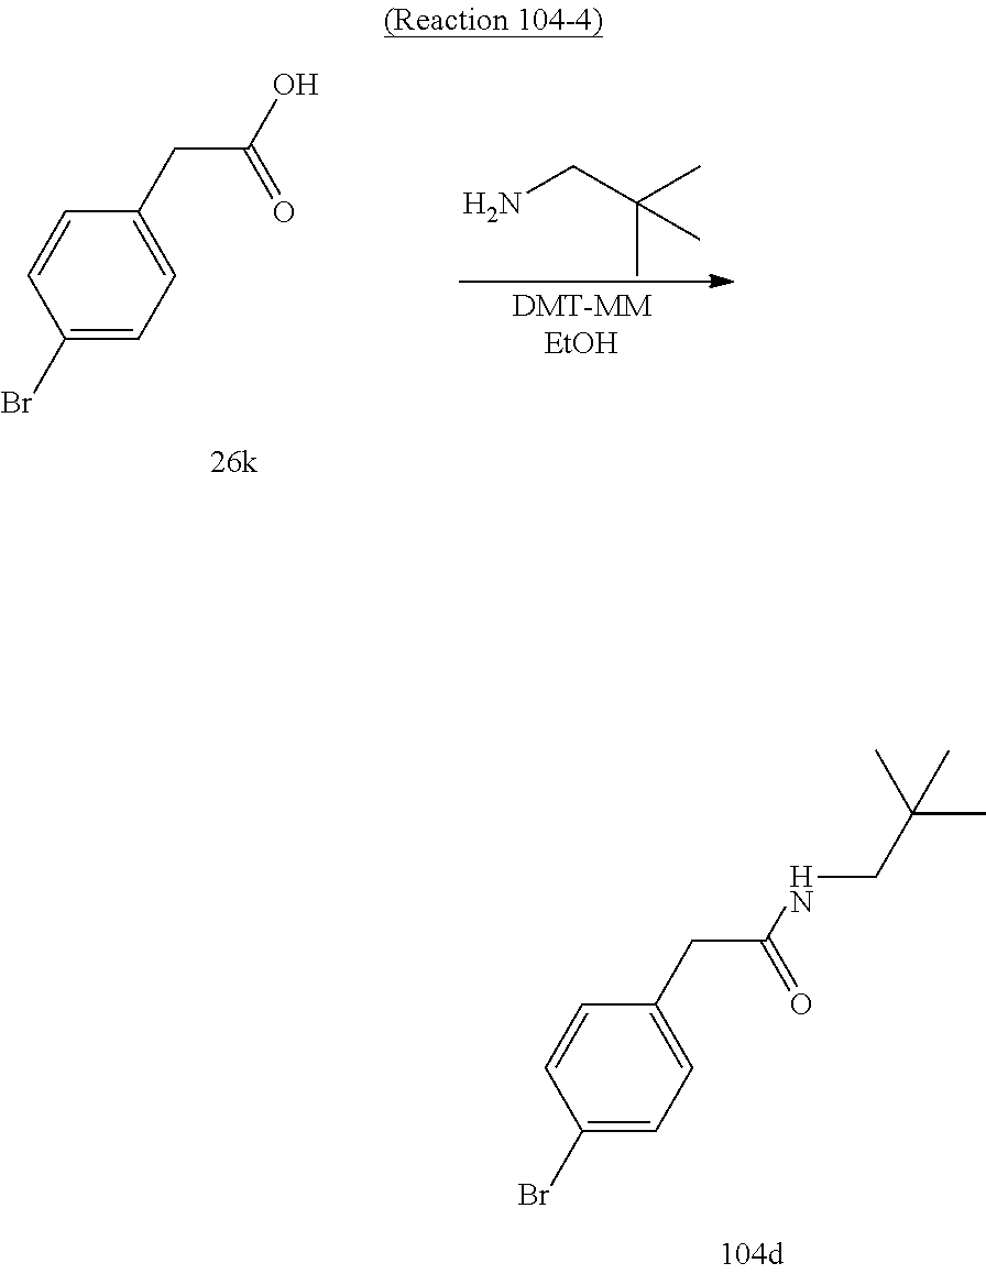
C1(Br)=CC=C(CC(NCC(C)(C)C)=O)C=C1.C1(Br)=CC=C(CC(O)=O)C=C1.NCC(C)(C)C
